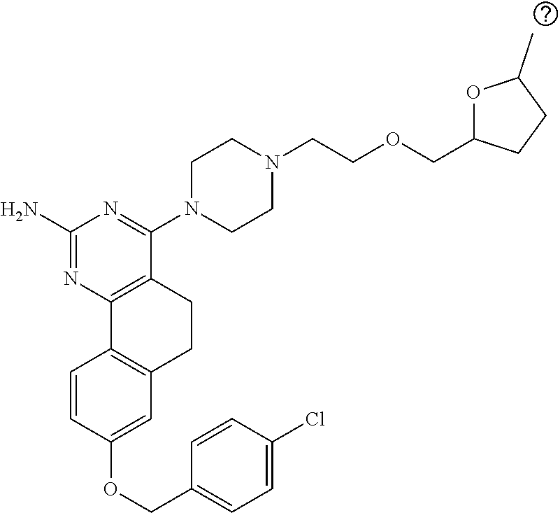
C1(N)=NC2=C(C(N3CCN(CCOCC4OC(C)CC4)CC3)=N1)CCC1=C2C=CC(OCC2=CC=C(Cl)C=C2)=C1
